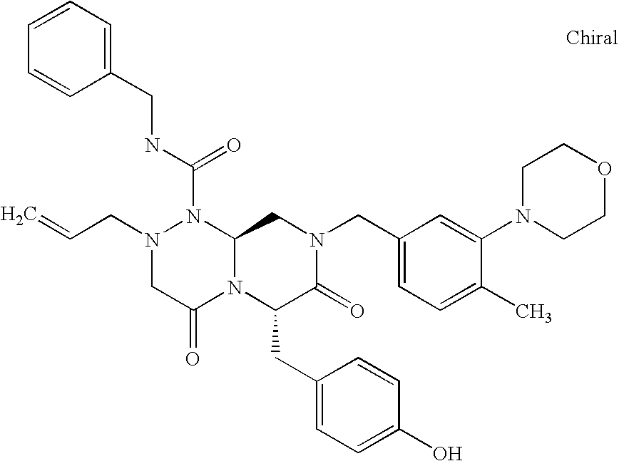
C(N1CC(=O)N2C(N1C(NCC1=CC=CC=C1)=O)CN(CC1=CC=C(C)C(N3CCOCC3)=C1)C(=O)C2CC1=CC=C(O)C=C1)C=C
